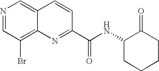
N1=CC(Br)=C2C(=C1)C=CC(C(NC1CCCCC1=O)=O)=N2
